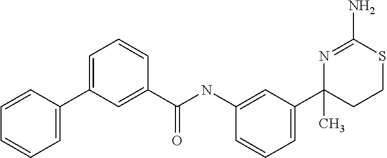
CC1(C2=CC=CC(NC(C3=CC(C4=CC=CC=C4)=CC=C3)=O)=C2)N=C(N)SCC1
